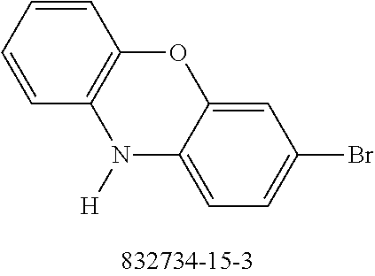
C1=CC=CC2=C1OC1=CC(Br)=CC=C1N2[H]
